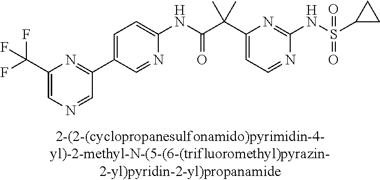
N1=CC=C(C(C(NC2=CC=C(C3=NC(C(F)(F)F)=CN=C3)C=N2)=O)(C)C)N=C1NS(=O)(=O)C1CC1
